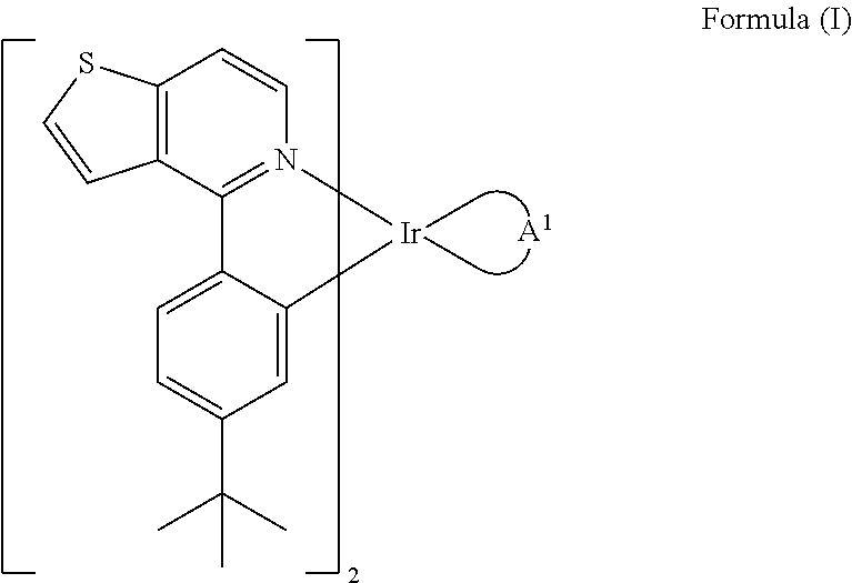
C12=C(C3=N(C=C1)[Ir](C)(C)C1=CC(C(C)(C)C)=CC=C31)C=CS2.[A1]
